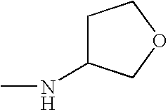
C1C(NC)COC1
